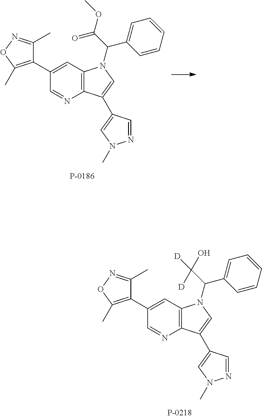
C1(C2=C(C)ON=C2C)=CC2=C(N=C1)C(C1=CN(C)N=C1)=CN2C(C(OC)=O)C1=CC=CC=C1.C1(C2=C(C)ON=C2C)=CC2=C(N=C1)C(C1=CN(C)N=C1)=CN2C(C([D])([D])O)C1=CC=CC=C1
